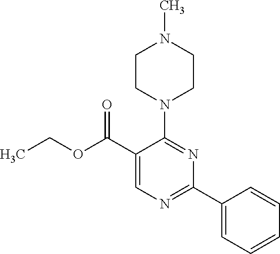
CCOC(C1=CN=C(C2=CC=CC=C2)N=C1N1CCN(C)CC1)=O
